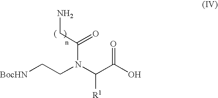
[BocHN]CCN(C(C(O)=O)[R1])C(CN)=O
